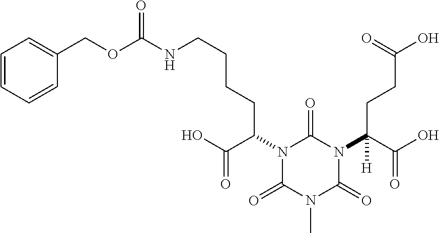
N1(C(C(O)=O)CCCCNC(OCC2=CC=CC=C2)=O)C(=O)N(C)C(=O)N(C(C(O)=O)(CCC(O)=O)[H])C1=O
